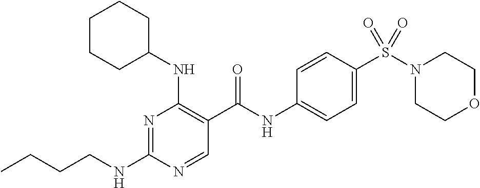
C(NC1=NC(NC2CCCCC2)=C(C(NC2=CC=C(S(N3CCOCC3)(=O)=O)C=C2)=O)C=N1)CCC
